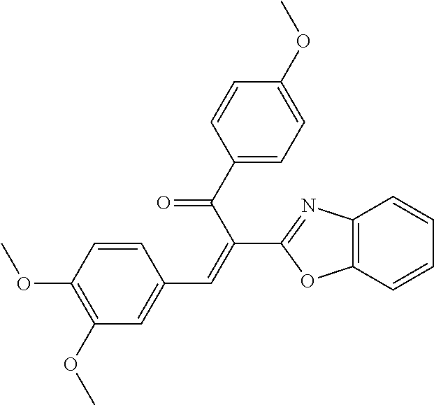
C1=CC2=C(C=C1)N=C(C(C(C1=CC=C(OC)C=C1)=O)=CC1=CC(OC)=C(OC)C=C1)O2
